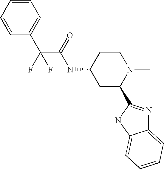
C(C(NC1CC(C2=NC3=CC=CC=C3N2)N(C)CC1)=O)(C1=CC=CC=C1)(F)F
